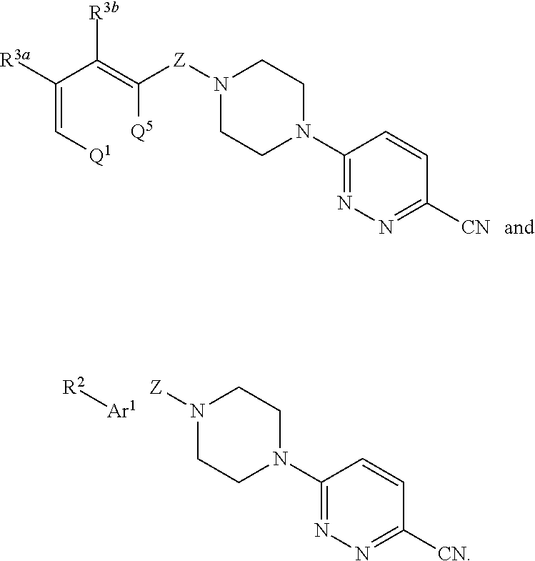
[Q5]C(=C(C(=C[Q1])[R3a])[R3b])[Z]N1CCN(C2=NN=C([CN])C=C2)CC1.[R2][Ar1].C1CN(C2=NN=C([CN])C=C2)CCN1[Z]
